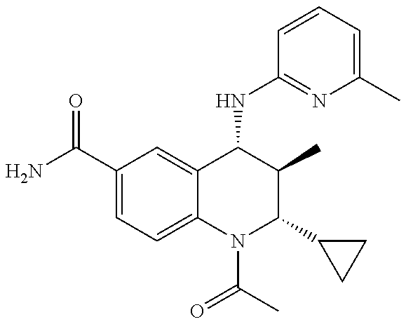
C1(C(=O)N)=CC=C2C(=C1)C(NC1=NC(C)=CC=C1)C(C)C(C1CC1)N2C(C)=O
